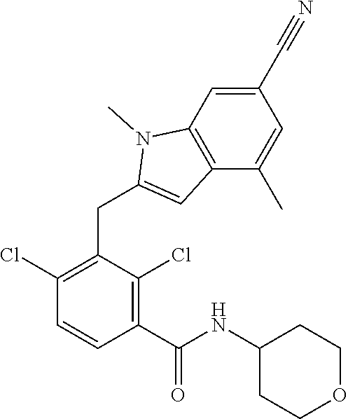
C1(Cl)=C(CC2=CC3=C(N2C)C=C(C#N)C=C3C)C(Cl)=C(C(=O)NC2CCOCC2)C=C1
